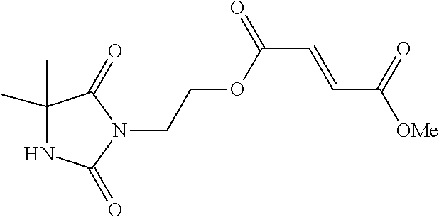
C1(C)(C)NC(=O)N(CCOC(C=CC([OMe])=O)=O)C1=O
